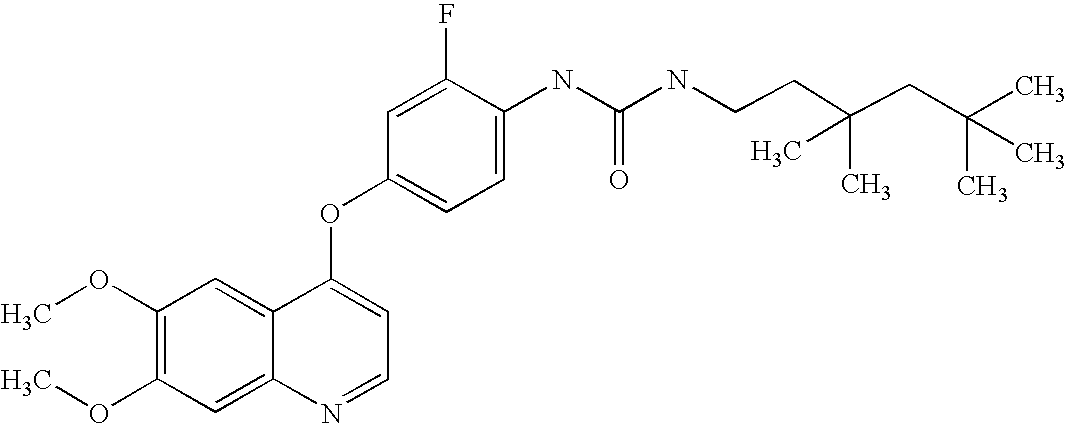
C1(F)=CC(OC2=CC=NC3=CC(OC)=C(OC)C=C23)=CC=C1NC(=O)NCCC(CC(C)(C)C)(C)C
